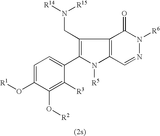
C1=C(O[R1])C(O[R2])=C([R3])C(C2=C(CN([R14])[R15])C3=C(N2[R5])C=NN([R6])C3=O)=C1
